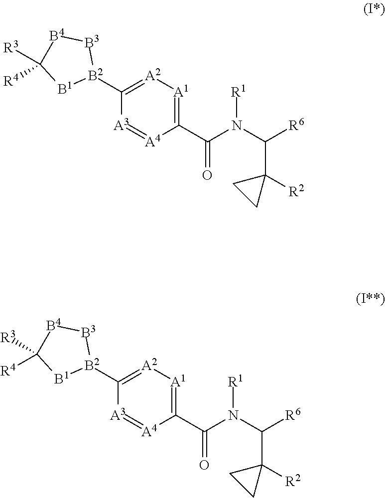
C1(C(N(C([R6])C2([R2])CC2)[R1])=O)=[A1][A2]=C([B2]2[B3][B4]C([R3])([R4])[B1]2)[A3]=[A4]1.C1(C(N(C([R6])C2([R2])CC2)[R1])=O)=[A1][A2]=C([B2]2[B3][B4]C([R3])([R4])[B1]2)[A3]=[A4]1
